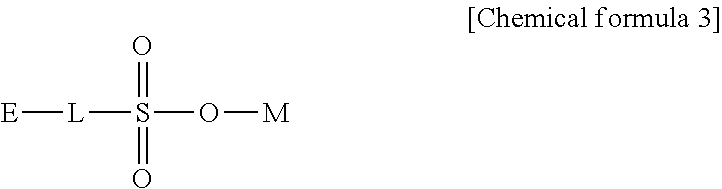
[E][L]S(O[M])(=O)=O
